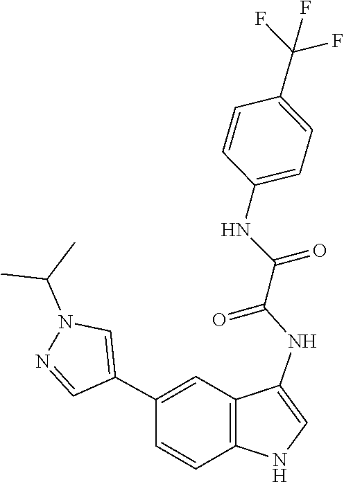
CC(C)N1N=CC(C2=CC3=C(C=C2)NC=C3NC(=O)C(NC2=CC=C(C(F)(F)F)C=C2)=O)=C1
